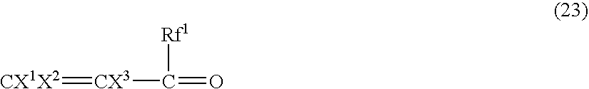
[CX1X2]=[CX3]C(=O)[Rf1]
